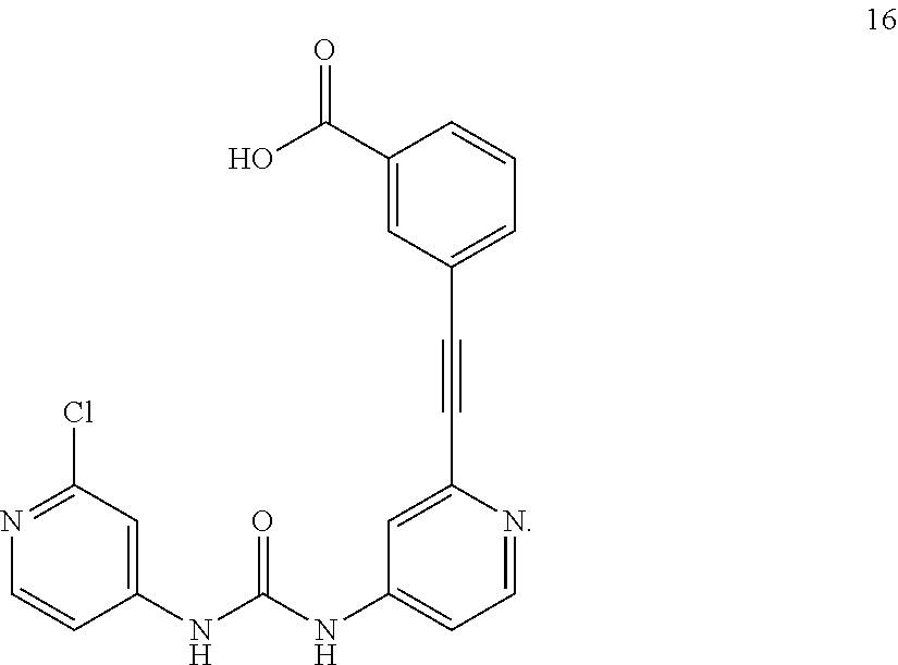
C1(NC(NC2=CC=NC(C#CC3=CC=CC(C(O)=O)=C3)=C2)=O)=CC(Cl)=NC=C1
